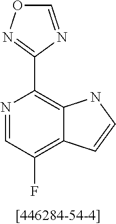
N1=CC(F)=C2C(=C1C1=NOC=N1)NC=C2
